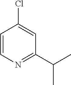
C1=CN=C(C(C)C)C=C1Cl
